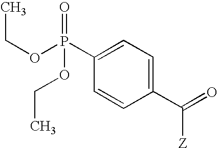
C1(P(=O)(OCC)OCC)=CC=C(C([Z])=O)C=C1
